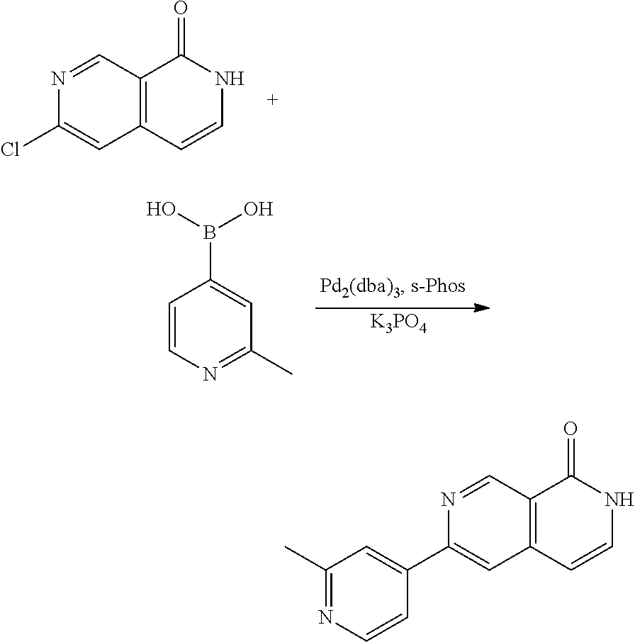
C1=CN=C(C)C=C1B(O)O.[K3PO4].C12=C(C=CNC1=O)C=C(C1=CC(C)=NC=C1)N=C2.C12=C(C=CNC1=O)C=C(Cl)N=C2
